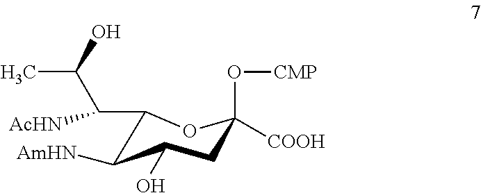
C1(C([AcHN])C(C)O)C([AmHN])C(O)CC(O[CMP])([COOH])O1
